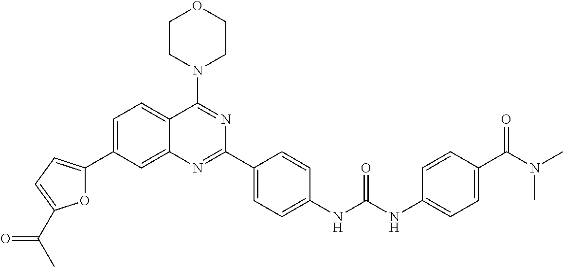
C1=C(C2=CC=C(C(C)=O)O2)C=C2C(=C1)C(N1CCOCC1)=NC(C1=CC=C(NC(NC3=CC=C(C(=O)N(C)C)C=C3)=O)C=C1)=N2
